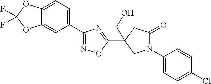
C1=C2C(=CC(C3=NOC(C4(CO)CC(=O)N(C5=CC=C(Cl)C=C5)C4)=N3)=C1)OC(F)(F)O2
